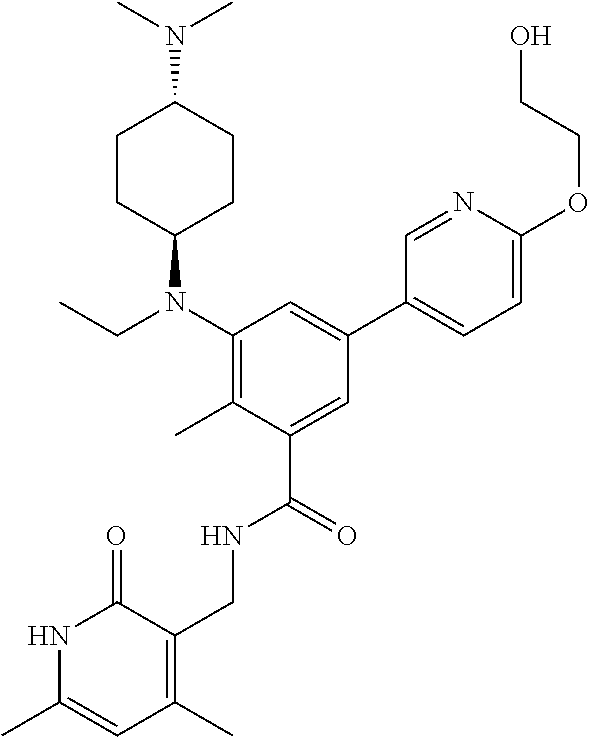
C1CC(N(C2=C(C)C(C(NCC3=C(C)C=C(C)NC3=O)=O)=CC(C3=CC=C(OCCO)N=C3)=C2)CC)CCC1N(C)C
